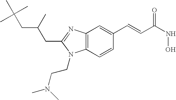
C12=C(N=C(CC(CC(C)(C)C)C)N1CCN(C)C)C=C(C=CC(=O)NO)C=C2
